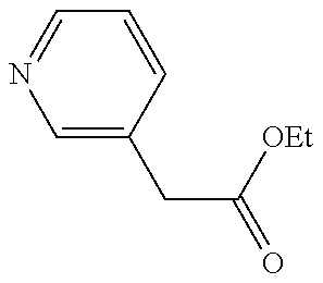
C1=C(CC(=O)[OEt])C=CC=N1
